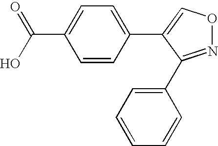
N1=C(C2=CC=CC=C2)C(C2=CC=C(C(=O)O)C=C2)=CO1
